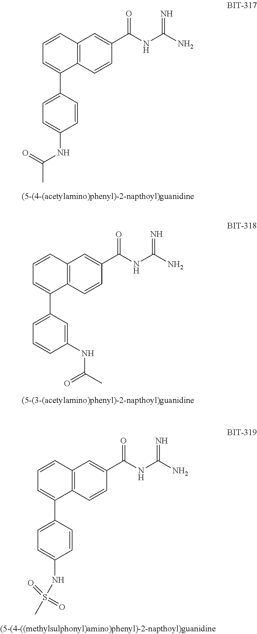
C12=C(C=CC(C(NC(N)=N)=O)=C1)C(C1=CC=C(NC(C)=O)C=C1)=CC=C2.C12=C(C=CC(C(NC(N)=N)=O)=C1)C(C1=CC=CC(NC(C)=O)=C1)=CC=C2.C12=C(C=CC(C(NC(N)=N)=O)=C1)C(C1=CC=C(NS(C)(=O)=O)C=C1)=CC=C2
